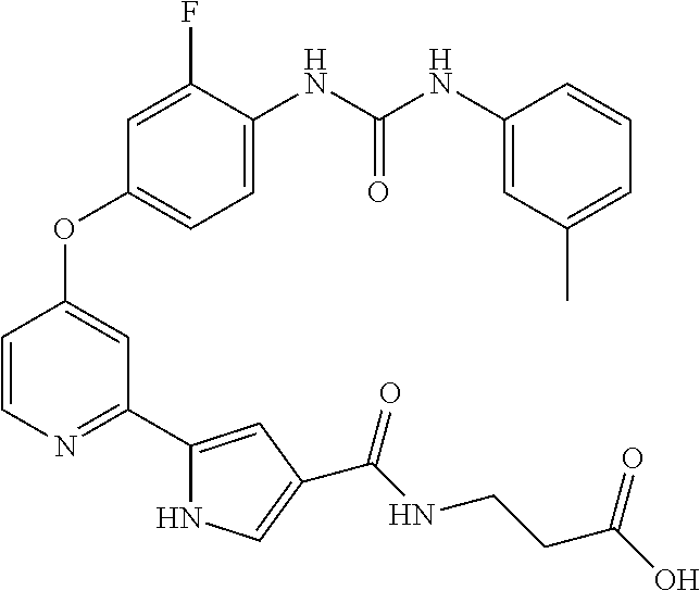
C1=C(NC(NC2=CC(C)=CC=C2)=O)C(F)=CC(OC2=CC(C3=CC(C(NCCC(O)=O)=O)=CN3)=NC=C2)=C1
